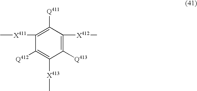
C1([X411]C)=C([Q411])C([X412]C)=C([Q413])C([X413]C)=C1[Q412]
